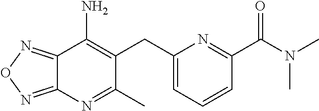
C12=NON=C1N=C(C)C(CC1=CC=CC(C(=O)N(C)C)=N1)=C2N
